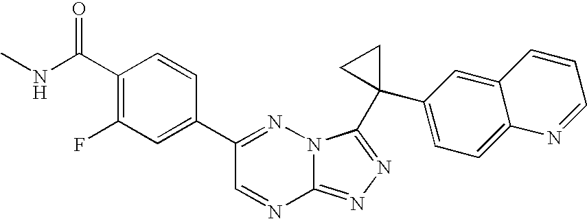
C12=NN=C(C3(C4=CC=C5C(=C4)C=CC=N5)CC3)N1N=C(C1=CC(F)=C(C(NC)=O)C=C1)C=N2
